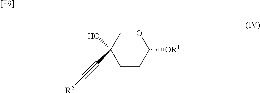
C1(C#C[R2])(O)C=CC([OR1])OC1.[[F9]]
